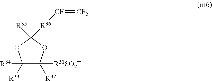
C1([R34])([R33])C([R32])([R31SO2F])OC([R35])([R36][CF]=[CF2])O1
